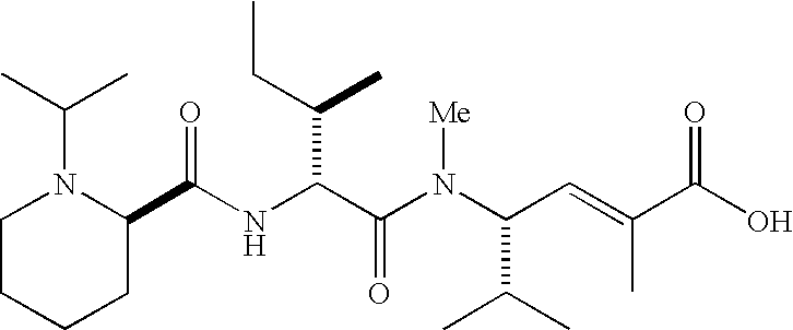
N(C(C(N(C(C(C)C)C=C(C)C(O)=O)[Me])=O)C(C)CC)C(C1N(C(C)C)CCCC1)=O
